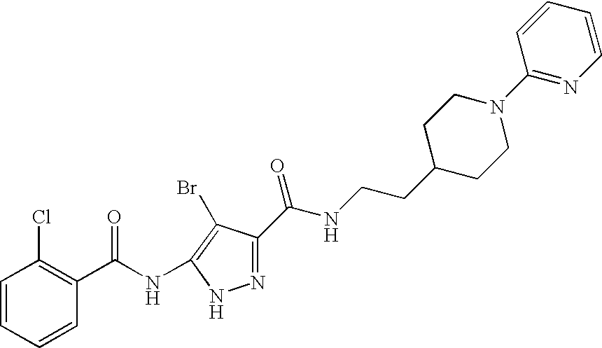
C1=CC=CC(C(=O)NC2=C(Br)C(C(NCCC3CCN(C4=NC=CC=C4)CC3)=O)=NN2)=C1Cl
